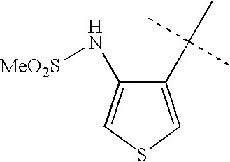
C1(C(C)(C)C)=CSC=C1N[MeO2S]
